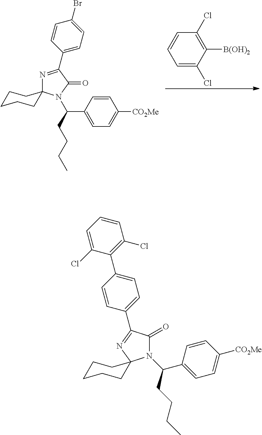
C1=C(Cl)C([B(OH)2])=C(Cl)C=C1.C1(Br)=CC=C(C2=NC3(N(C(CCCC)C4=CC=C([CO2Me])C=C4)C2=O)CCCCC3)C=C1.C1(Cl)=CC=CC(Cl)=C1C1=CC=C(C2=NC3(CCCCC3)N(C(C3=CC=C([CO2Me])C=C3)CCCC)C2=O)C=C1
